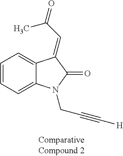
C1=CC=C2C(=C1)C(=CC(=O)C)C(=O)N2CC#C[H]
